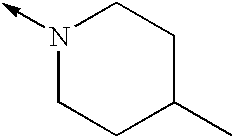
N1(->C)CCC(C)CC1
